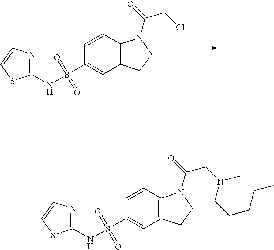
C1(NS(C2=CC3=C(C=C2)N(C(=O)CCl)CC3)(=O)=O)=NC=CS1.C1(NS(C2=CC3=C(C=C2)N(C(=O)CN2CCCC(C)C2)CC3)(=O)=O)=NC=CS1
